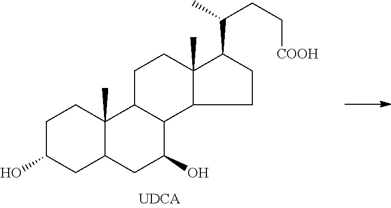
C1C(O)CC2C(C)(C1)C1C(C(O)C2)C2C(C)(CC1)C(C(C)CC[COOH])CC2
